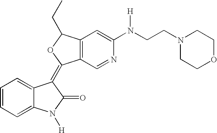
C1=CC=C2C(=C1)C(=C1C3=C(C(CC)O1)C=C(N(CCN1CCOCC1)[H])N=C3)C(=O)N2[H]
